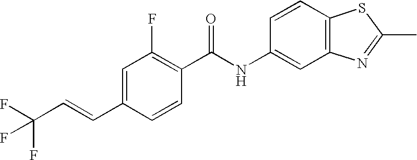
C1(C=CC(F)(F)F)=CC(F)=C(C(NC2=CC3=C(C=C2)SC(C)=N3)=O)C=C1
